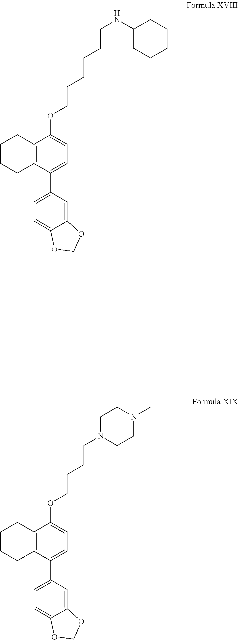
C1CCC2=C(C1)C(C1=CC=C3C(=C1)OCO3)=CC=C2OCCCCN1CCN(C)CC1.C1CCC2=C(C1)C(C1=CC=C3C(=C1)OCO3)=CC=C2OCCCCCCNC1CCCCC1
